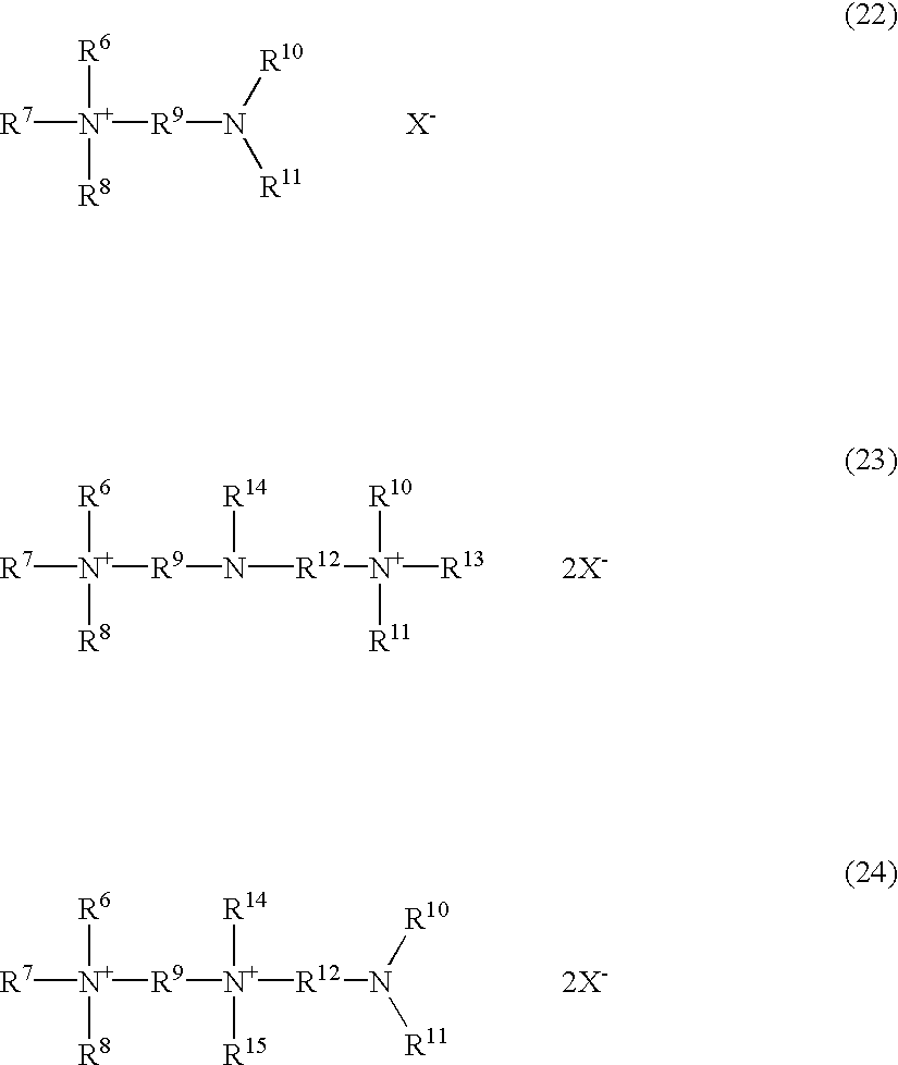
[R7][N+]([R6])([R8])[R9]N([R10])[R11].[X-].[R7][N+]([R6])([R8])[R9]N([R14])[R12][N+]([R10])([R11])[R13].[2X-].[R7][N+]([R6])([R8])[R9][N+]([R14])([R12]N([R10])[R11])[R15].[2X-]
